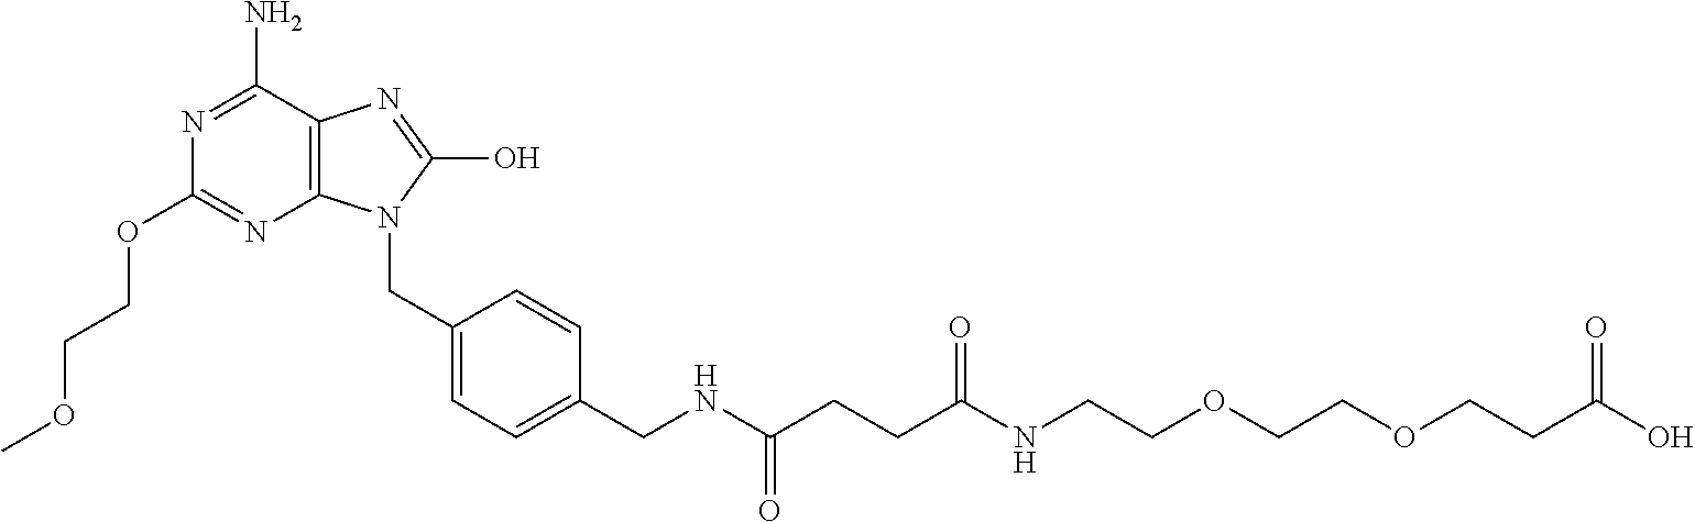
N1=C(N)C2=C(N=C1OCCOC)N(CC1=CC=C(CNC(CCC(NCCOCCOCCC(O)=O)=O)=O)C=C1)C(O)=N2
